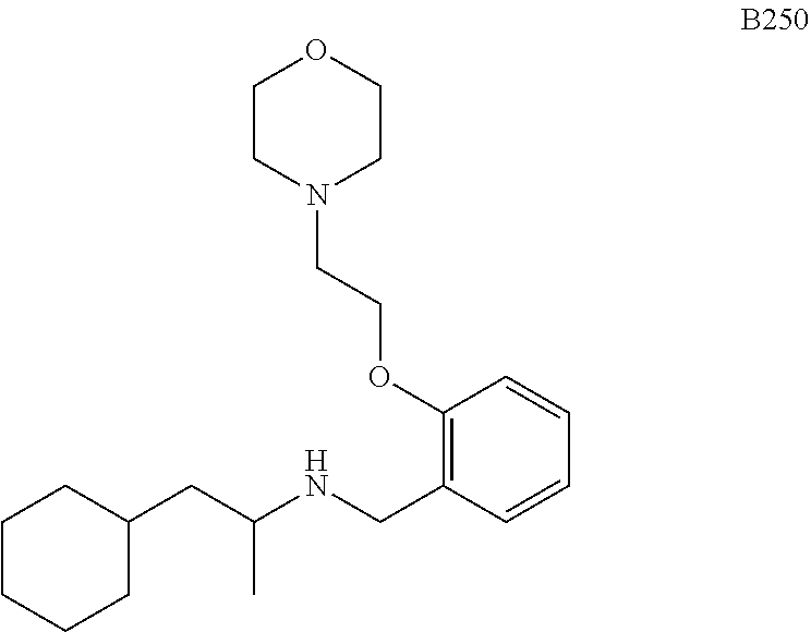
C1(CC(NCC2=C(OCCN3CCOCC3)C=CC=C2)C)CCCCC1
